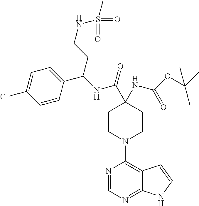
C1CN(C2=C3C(=NC=N2)NC=C3)CCC1(C(NC(CCNS(=O)(=O)C)C1=CC=C(Cl)C=C1)=O)NC(OC(C)(C)C)=O
